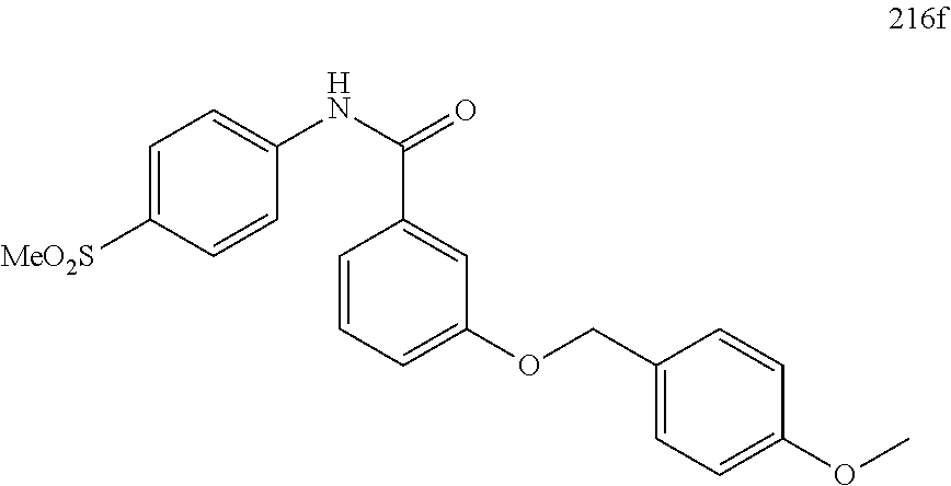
C1(COC2=CC=CC(C(NC3=CC=C([MeO2S])C=C3)=O)=C2)=CC=C(OC)C=C1
